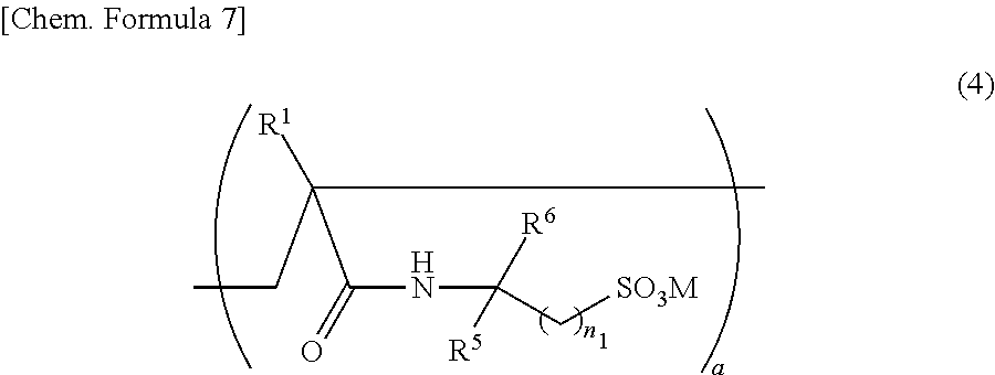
CCC(C)([R1])C(NC(C[SO3M])([R5])[R6])=O
